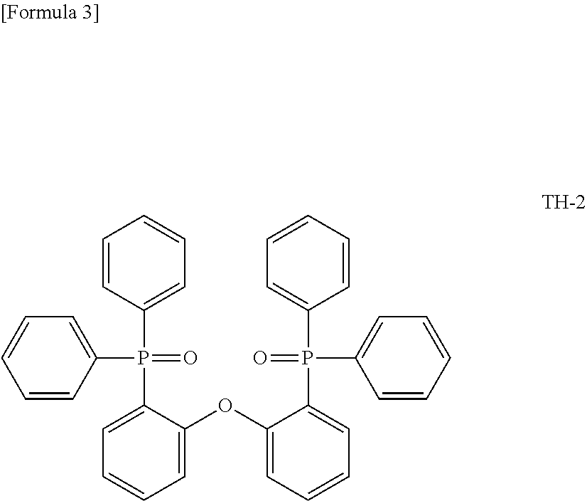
C1=CC(P(=O)(C2=CC=CC=C2OC2=CC=CC=C2P(C2=CC=CC=C2)(=O)C2=CC=CC=C2)C2=CC=CC=C2)=CC=C1
